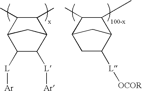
C1(C)C(C)C2C([L][Ar])C([L][Ar])C1C2.C1(C)C2CC([L][OCOR])C(C2)C1C
